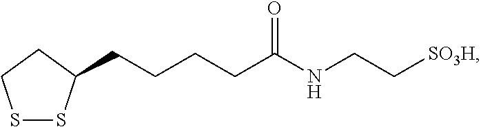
S1SC(CCCCC(NCC[SO3H])=O)CC1
